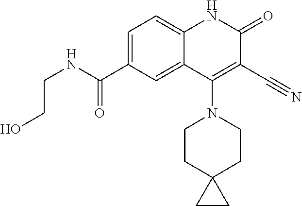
C1=C(C(NCCO)=O)C=C2C(=C1)NC(=O)C(C#N)=C2N1CCC2(CC1)CC2
